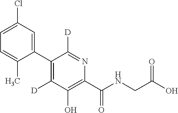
C1(C2=C([D])C(O)=C(C(NCC(O)=O)=O)N=C2[D])=CC(Cl)=CC=C1C
